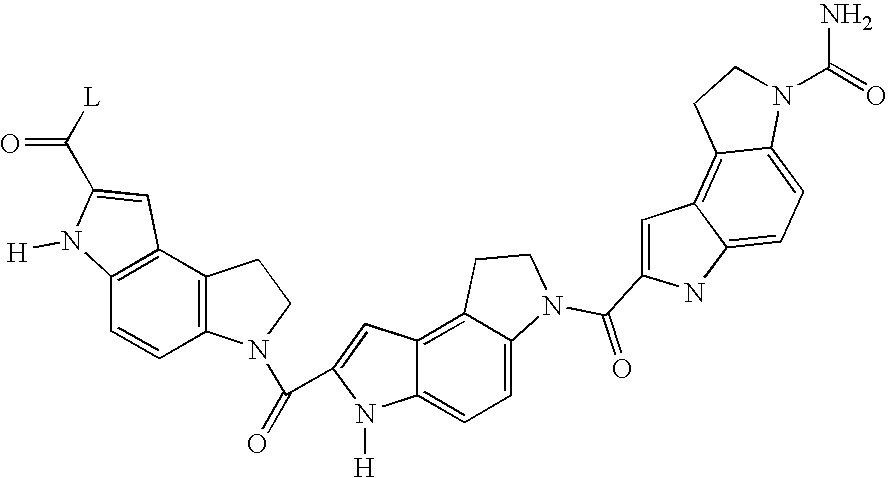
C12=C(C3=C(C=C1)N([H])C(C([L])=O)=C3)CCN2C(C1=CC2=C3C(=CC=C2N1[H])N(C(=O)C1=CC2=C4C(=CC=C2N1)N(C(N)=O)CC4)CC3)=O
